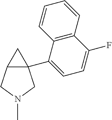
C12(C3=CC=C(F)C4=C3C=CC=C4)C(CN(C)C1)C2
